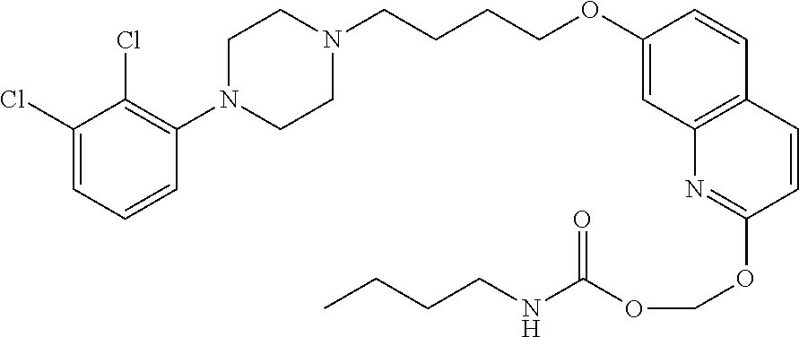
C1(Cl)=CC=CC(N2CCN(CCCCOC3=CC4=C(C=C3)C=CC(OCOC(NCCCC)=O)=N4)CC2)=C1Cl
